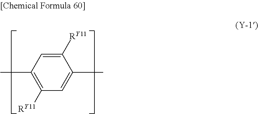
C1([RY11])=CC(C)=C([RY11])C=C1C
